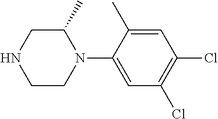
C1C(C)N(C2=CC(Cl)=C(Cl)C=C2C)CCN1
